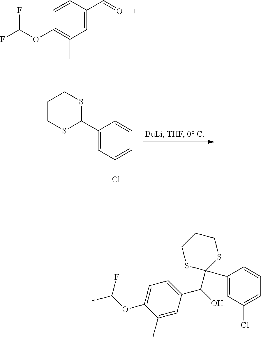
C1=CC(C=O)=CC(C)=C1OC(F)F.C1CSC(C2=CC(Cl)=CC=C2)SC1.C1=C(C2(C(C3=CC=C(OC(F)F)C(C)=C3)O)SCCCS2)C=CC=C1Cl
